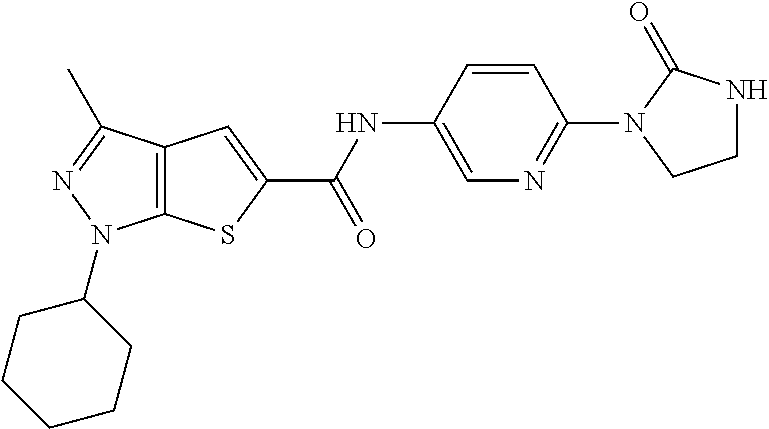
C12=C(C(C)=NN1C1CCCCC1)C=C(C(NC1=CN=C(N3C(=O)NCC3)C=C1)=O)S2
